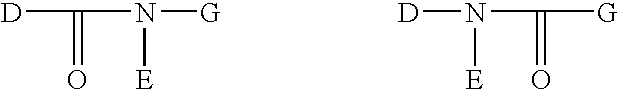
[D]C(=O)N([G])[E].[G]C(=O)N([D])[E]
